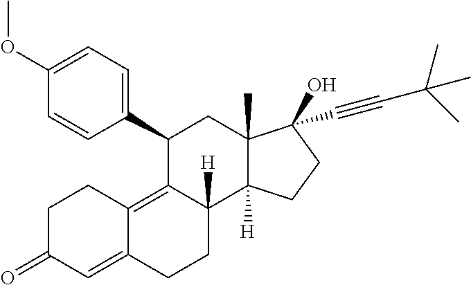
O(C1=CC=C(C2C3=C4C(=CC(=O)CC4)CCC3([H])C3([H])C(C)(C2)C(O)(C#CC(C)(C)C)CC3)C=C1)C
